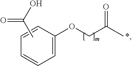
*.C1(OCC(C)=O)=CC=CC=C1.CC(O)=O
